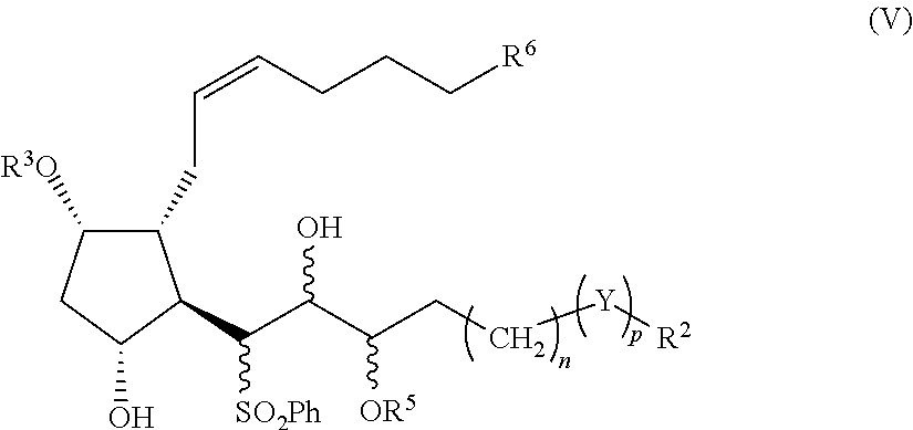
C1([R3O])C(CC=CCCC[R6])C(C(C(C(CC[Y][R2])[OR5])O)[SO2Ph])C(O)C1
